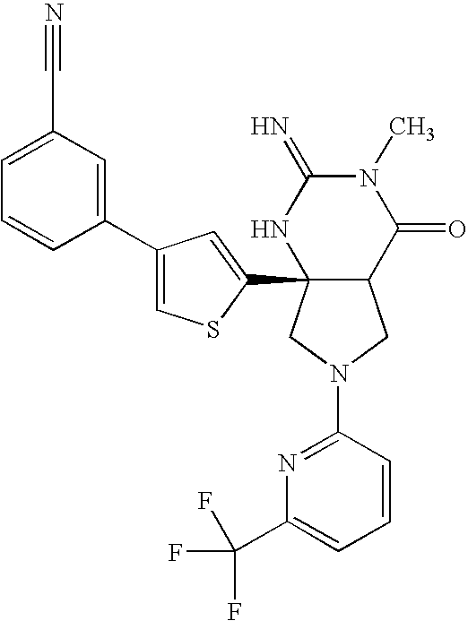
C1(N2CC3C(C4=CC(C5=CC(C#N)=CC=C5)=CS4)(C2)NC(=N)N(C)C3=O)=NC(C(F)(F)F)=CC=C1
